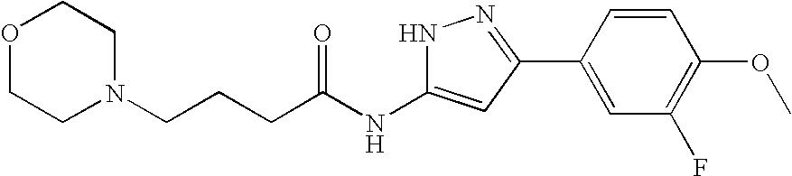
C(NC1=CC(C2=CC(F)=C(OC)C=C2)=NN1)(=O)CCCN1CCOCC1
